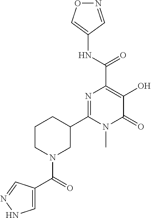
N1=CC(NC(C2=C(O)C(=O)N(C)C(C3CCCN(C(=O)C4=CNN=C4)C3)=N2)=O)=CO1
